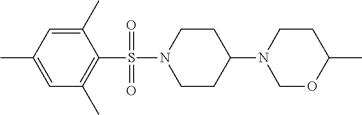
C1=C(C)C(S(N2CCC(N3COC(C)CC3)CC2)(=O)=O)=C(C)C=C1C
